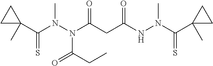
C1(C(N(N(C(CC(NN(C(C2(C)CC2)=S)C)=O)=O)C(CC)=O)C)=S)(C)CC1
